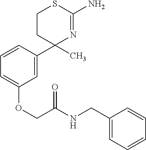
C1(C2(C)N=C(N)SCC2)=CC(OCC(NCC2=CC=CC=C2)=O)=CC=C1
